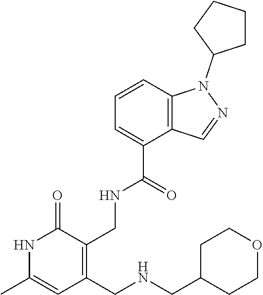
C12=C(C=CC=C1C(=O)NCC1=C(CNCC3CCOCC3)C=C(C)NC1=O)N(C1CCCC1)N=C2
